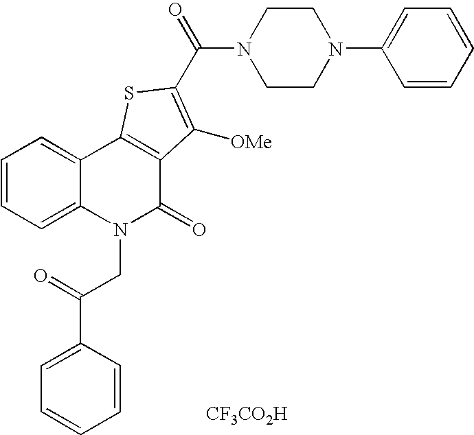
N1(C(=O)C2=C([OMe])C3=C(C4=CC=CC=C4N(CC(=O)C4=CC=CC=C4)C3=O)S2)CCN(C2=CC=CC=C2)CC1.[CF3CO2H]
